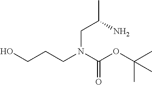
C(N(C(=O)OC(C)(C)C)CCCO)C(C)N
